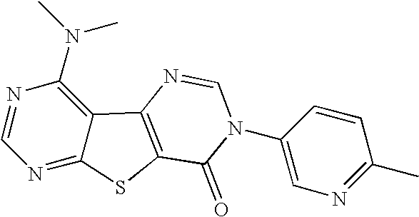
C1=NC(N(C)C)=C2C(=N1)SC1=C2N=CN(C2=CN=C(C)C=C2)C1=O
